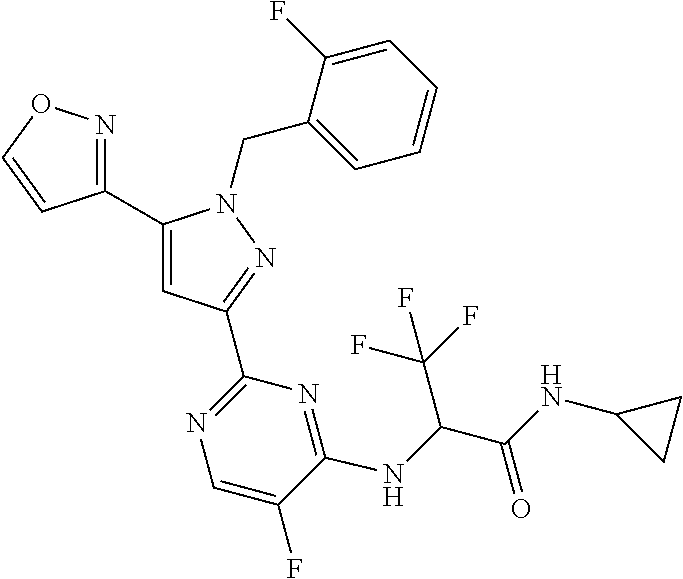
C1(C2=NOC=C2)=CC(C2=NC=C(F)C(NC(C(NC3CC3)=O)C(F)(F)F)=N2)=NN1CC1=CC=CC=C1F
